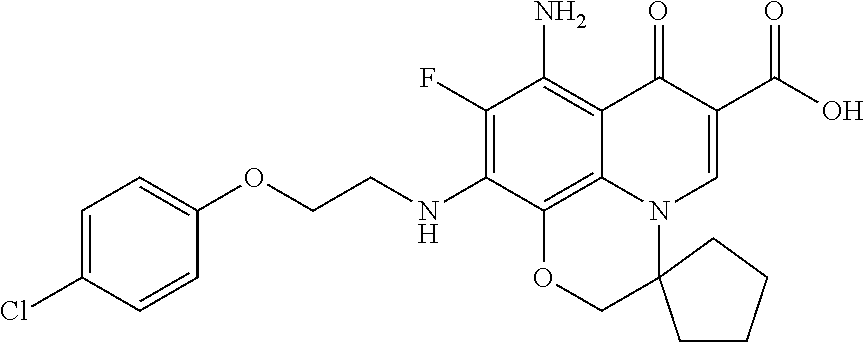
O(CCNC1=C(F)C(N)=C2C3=C1OCC1(N3C=C(C(O)=O)C2=O)CCCC1)C1=CC=C(Cl)C=C1
